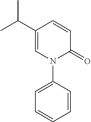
C1=CC(C(C)C)=CN(C2=CC=CC=C2)C1=O
